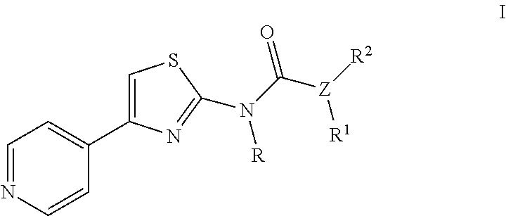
C1=NC=CC(C2=CSC(N(C([Z]([R2])[R1])=O)[R])=N2)=C1
